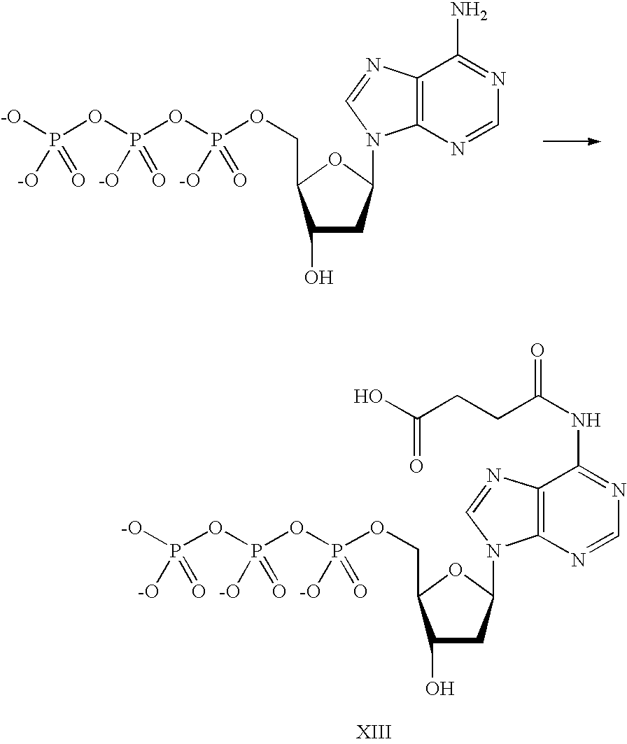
C1(O)CC(N2C3=C(C(N)=NC=N3)N=C2)OC1COP(OP(OP([-O])(=O)[-O])(=O)[-O])(=O)[-O].C1(O)CC(N2C3=C(C(NC(=O)CCC(O)=O)=NC=N3)N=C2)OC1COP(OP(OP([-O])(=O)[-O])(=O)[-O])(=O)[-O]
